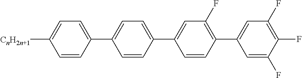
C1(C2=CC=C([CnH2n+1])C=C2)=CC=C(C2=CC(F)=C(C3=CC(F)=C(F)C(F)=C3)C=C2)C=C1
